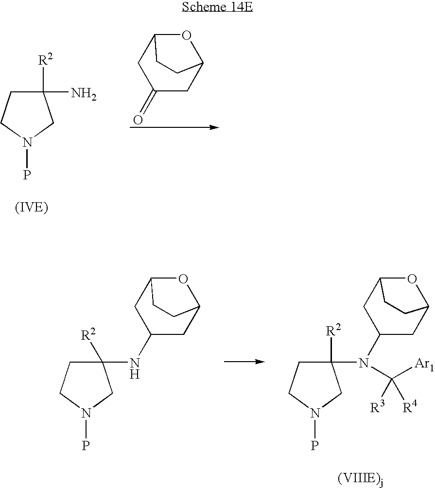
C1([R2])(NC2CC3OC(C2)CC3)CCN(P)C1.C1([R2])(N(C2CC3OC(C2)CC3)C([Ar1])([R3])[R4])CCN(P)C1.C1([R2])(N)CCN(P)C1.O=C1CC2OC(C1)CC2
